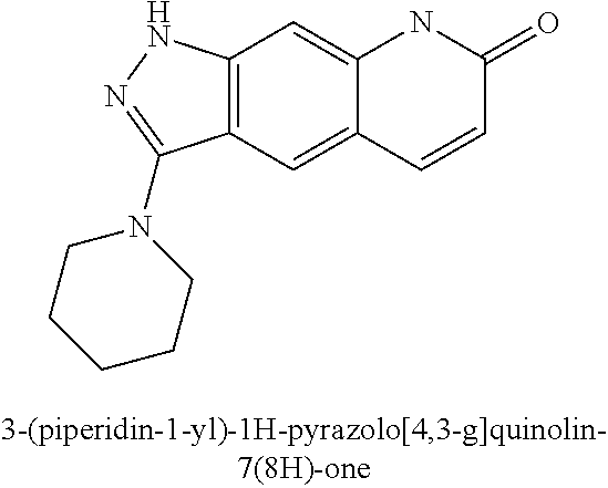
C12=C(C=C3C(=C1)NC(=O)C=C3)C(N1CCCCC1)=NN2
